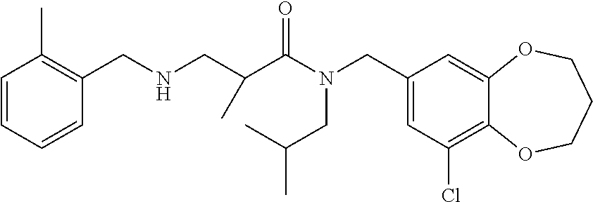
C1(CN(C(=O)C(CNCC2=C(C)C=CC=C2)C)CC(C)C)=CC(Cl)=C2C(=C1)OCCCO2
